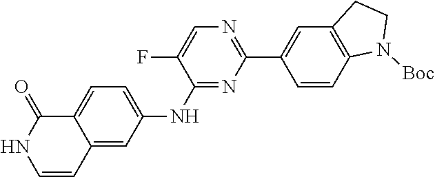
C12=CC(NC3=NC(C4=CC5=C(C=C4)N([Boc])CC5)=NC=C3F)=CC=C1C(=O)NC=C2
